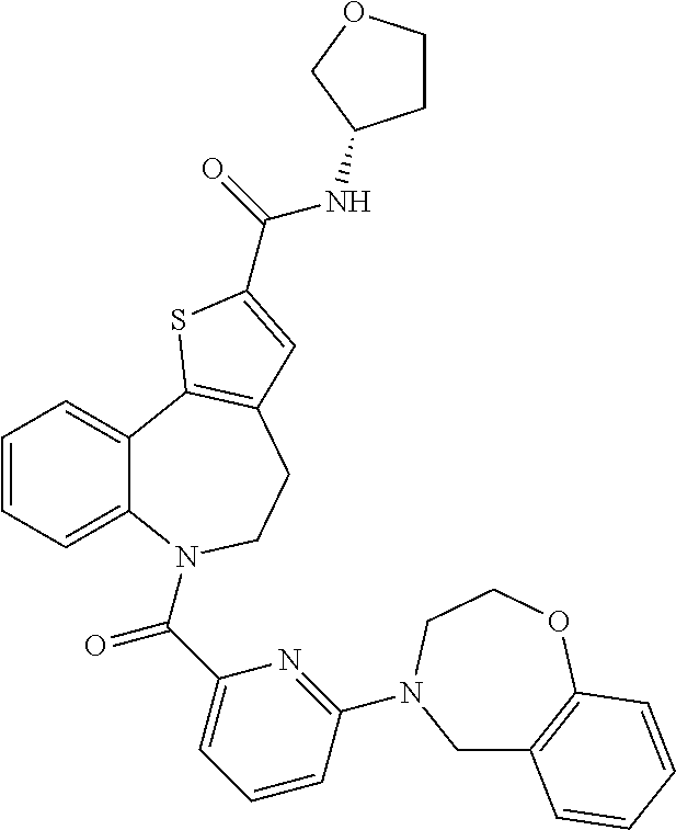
C1=CC=C2C(=C1)C1=C(CCN2C(C2=CC=CC(N3CC4=C(OCC3)C=CC=C4)=N2)=O)C=C(C(=O)NC2CCOC2)S1
